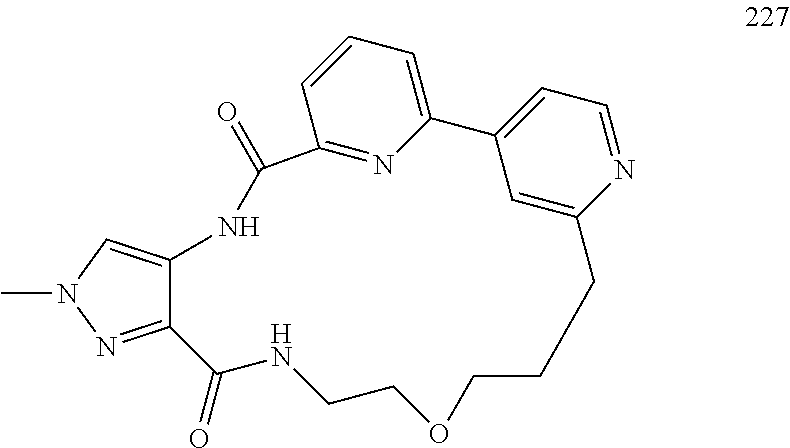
CN1N=C2C(=C1)NC(=O)C1=NC(=CC=C1)C1=CC=NC(=C1)CCCOCCNC2=O
